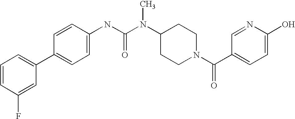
C1=CC(F)=CC(C2=CC=C(NC(N(C3CCN(C(C4=CC=C(O)N=C4)=O)CC3)C)=O)C=C2)=C1
